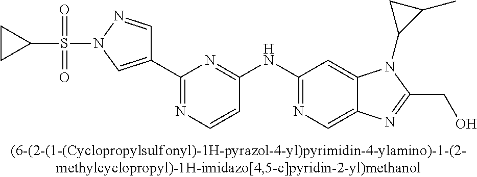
C(C1=NC2=CN=C(NC3=NC(C4=CN(S(C5CC5)(=O)=O)N=C4)=NC=C3)C=C2N1C1C(C)C1)O
